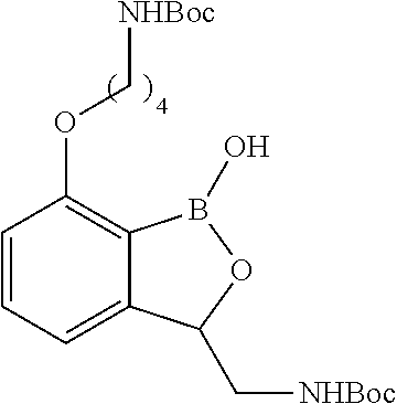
C1=CC=C2C(=C1OC[NHBoc])B(O)OC2C[NHBoc]
